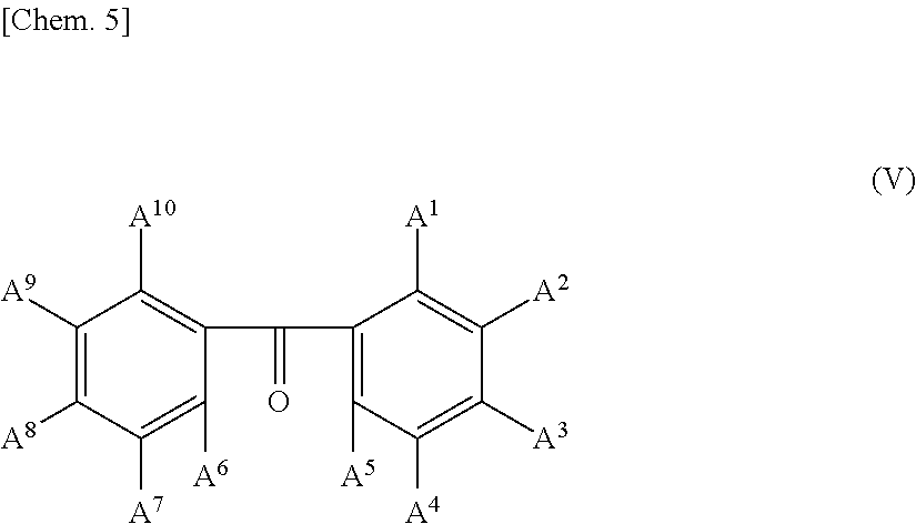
C1([A9])=C([A8])C([A7])=C([A6])C(C(C2=C([A5])C([A4])=C([A3])C([A2])=C2[A1])=O)=C1[A10]
